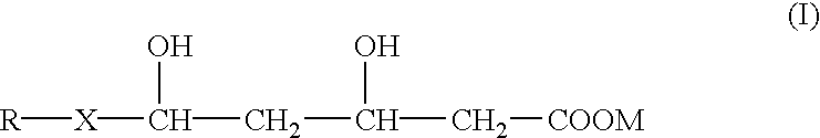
C(C(C[COOM])O)C([X][R])O
